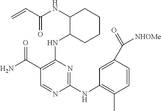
N(C1C(NC2=C(C(N)=O)C=NC(NC3=C(C)C=CC(C(=O)[NHOMe])=C3)=N2)CCCC1)C(C=C)=O
